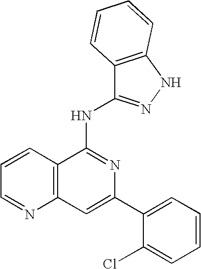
C1=C(C2=CC=CC=C2Cl)N=C(NC2=NNC3=C2C=CC=C3)C2=C1N=CC=C2
